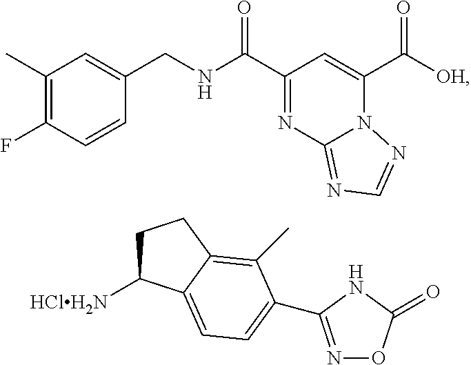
C1(C)=C(F)C=CC(CNC(C2=NC3=NC=NN3C(C([OH])=O)=C2)=O)=C1.C1C([HClH2N])C2=CC=C(C3=NOC(=O)N3)C(C)=C2C1
